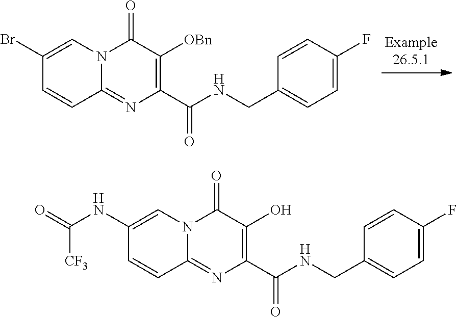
C1(C(NCC2=CC=C(F)C=C2)=O)=C([OBn])C(=O)N2C(=N1)C=CC(Br)=C2.C1(C(NCC2=CC=C(F)C=C2)=O)=C(O)C(=O)N2C(=N1)C=CC(NC([CF3])=O)=C2
